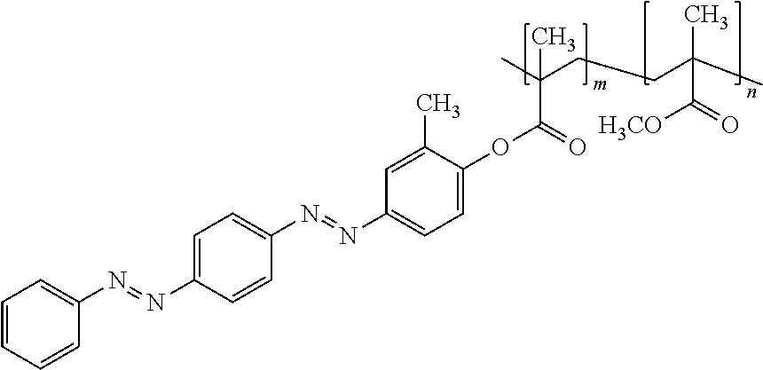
N(=NC1=CC=C(OC(=O)C(C)(CCC(C)(C)C(=O)[H3CO])C)C(C)=C1)C1=CC=C(N=NC2=CC=CC=C2)C=C1
